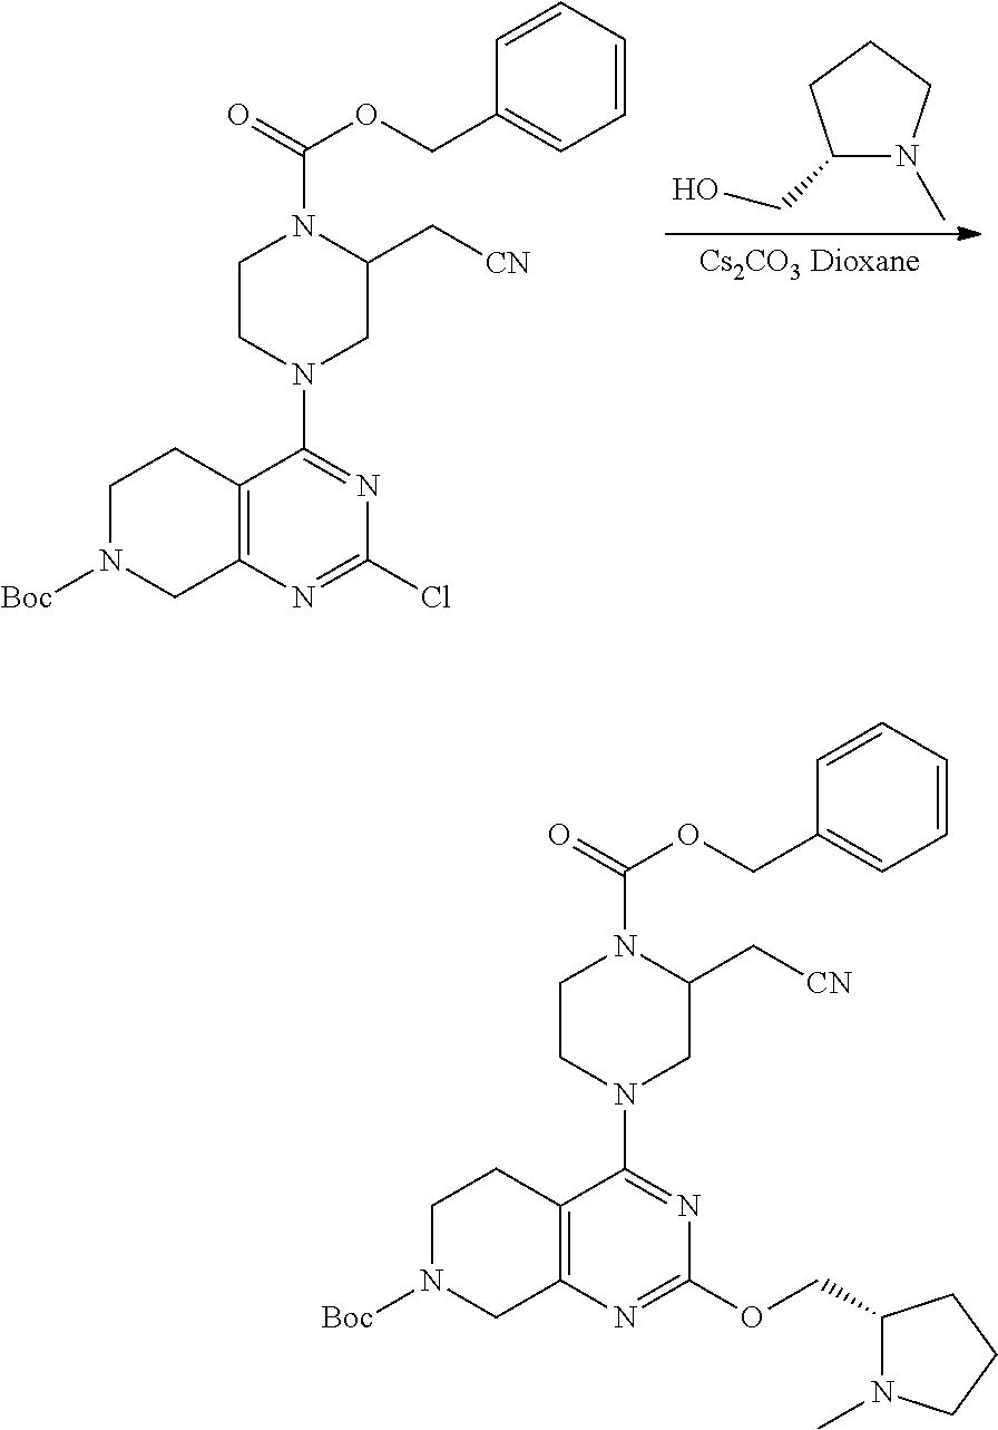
C1(CO)N(C)CCC1.C12=C(N=C(Cl)N=C1N1CCN(C(OCC3=CC=CC=C3)=O)C(C[CN])C1)CN([Boc])CC2.C12=C(N=C(OCC3N(C)CCC3)N=C1N1CCN(C(OCC3=CC=CC=C3)=O)C(C[CN])C1)CN([Boc])CC2
